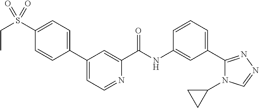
C1=C(S(CC)(=O)=O)C=CC(C2=CC=NC(C(NC3=CC(C4=NN=CN4C4CC4)=CC=C3)=O)=C2)=C1
